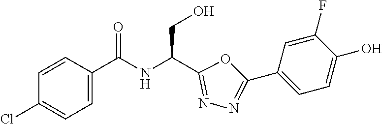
N1=C(C(NC(C2=CC=C(Cl)C=C2)=O)CO)OC(C2=CC=C(O)C(F)=C2)=N1
